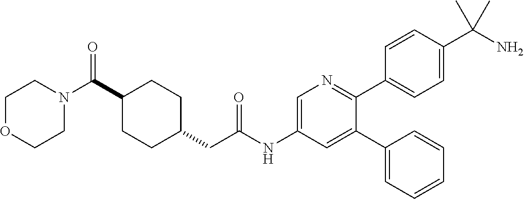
N1(C(C2CCC(CC(NC3=CN=C(C4=CC=C(C(N)(C)C)C=C4)C(C4=CC=CC=C4)=C3)=O)CC2)=O)CCOCC1
